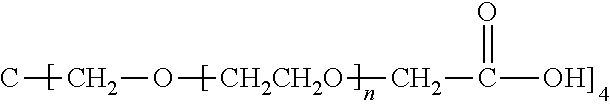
CCO[CH2CH2O]CC(=O)[OH]]
